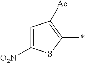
C1=C([O2N])SC(*)=C1[Ac]
